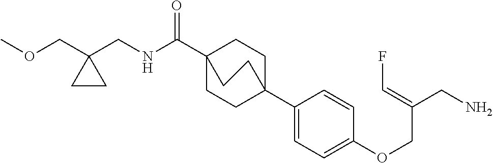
N(C(C12CCC(C3=CC=C(OCC(CN)=CF)C=C3)(CC1)CC2)=O)CC1(COC)CC1
